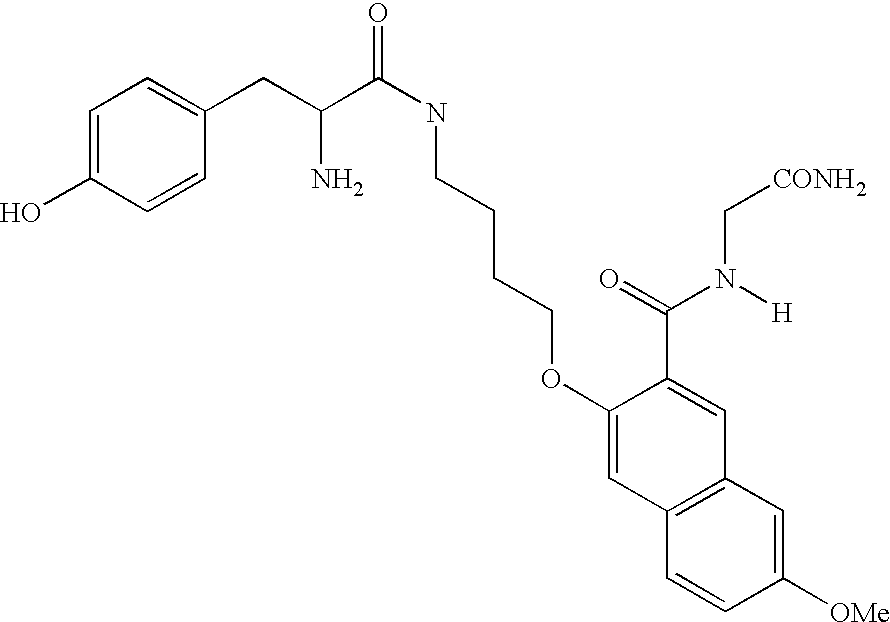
C1=C(O)C=CC(CC(C(NCCCCOC2=CC3=C(C=C2C(=O)N([H])C[CONH2])C=C([OMe])C=C3)=O)N)=C1
